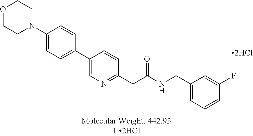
C1(N2CCOCC2)=CC=C(C2=CN=C(CC(NCC3=CC=CC(F)=C3)=O)C=C2)C=C1.[2HCl]
